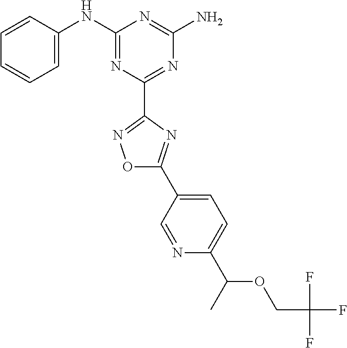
C1=CC(NC2=NC(C3=NOC(C4=CC=C(C(OCC(F)(F)F)C)N=C4)=N3)=NC(N)=N2)=CC=C1
